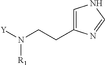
[R1]N([Y])CCC1=CNC=N1
